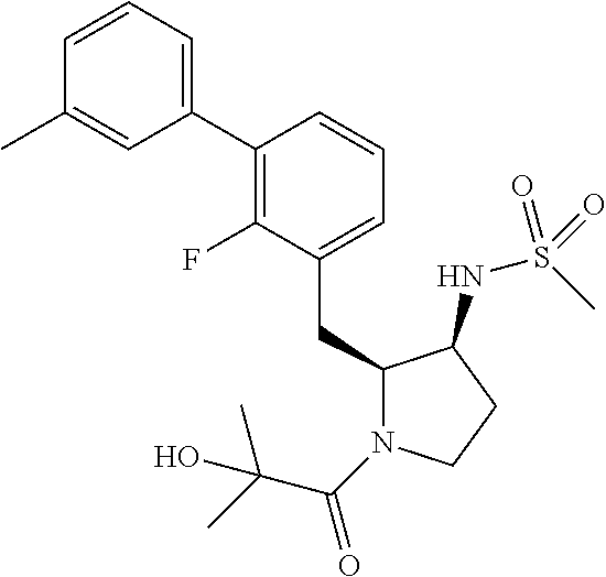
C1(CC2N(C(=O)C(C)(C)O)CCC2NS(C)(=O)=O)=CC=CC(C2=CC=CC(C)=C2)=C1F
